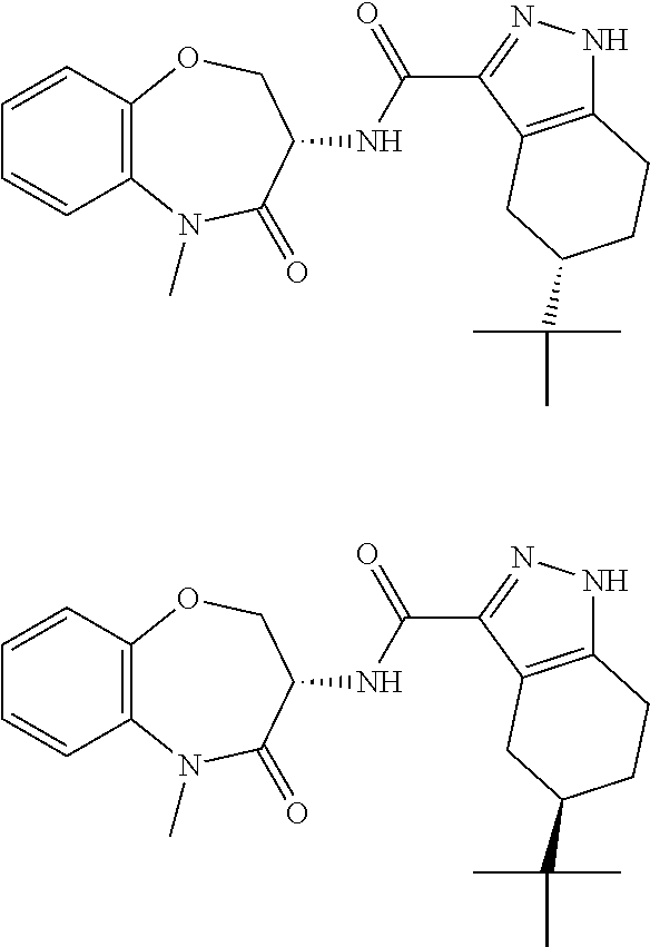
C12=C(OCC(NC(C3=NNC4=C3CC(C(C)(C)C)CC4)=O)C(=O)N1C)C=CC=C2.C12=C(OCC(NC(C3=NNC4=C3CC(C(C)(C)C)CC4)=O)C(=O)N1C)C=CC=C2
